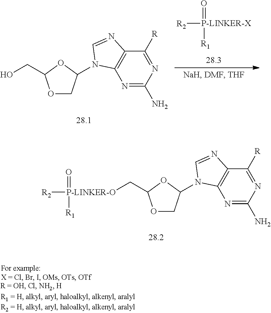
O1CC(N2C3=C(C([R])=NC(N)=N3)N=C2)OC1C[P-LINKER-O]([R2])(=O)[R1].[R2][P-LINKER-X](=O)[R1].O1CC(N2C3=C(C([R])=NC(N)=N3)N=C2)OC1CO
